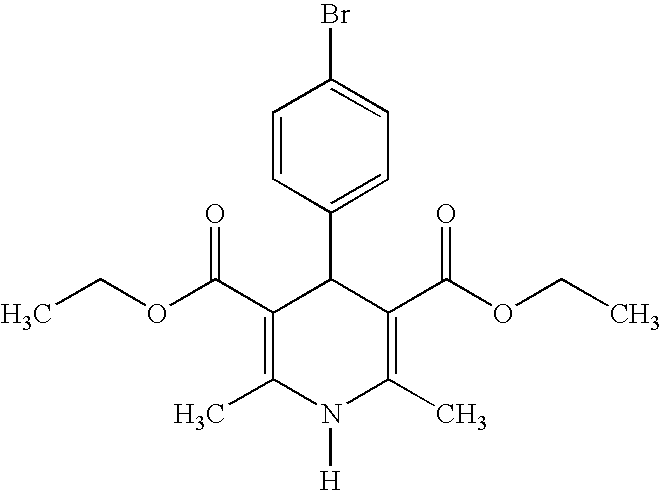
C1=CC(C2C(C(OCC)=O)=C(C)N([H])C(C)=C2C(OCC)=O)=CC=C1Br
